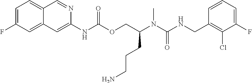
C1=CC(CNC(N(C(COC(NC2=CC3=CC(F)=CC=C3C=N2)=O)CCCN)C)=O)=C(Cl)C(F)=C1
